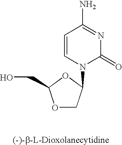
C1=CN(C2COC(CO)O2)C(=O)N=C1N
